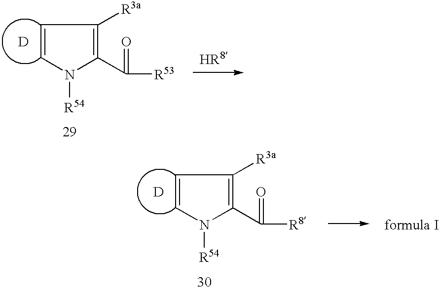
C1=CN([R54])C(C(=O)[R53])=C1[R3a].[D].C1=CN([R54])C(C(=O)[R8])=C1[R3a].[D]
